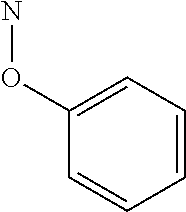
NOC1=CC=CC=C1
